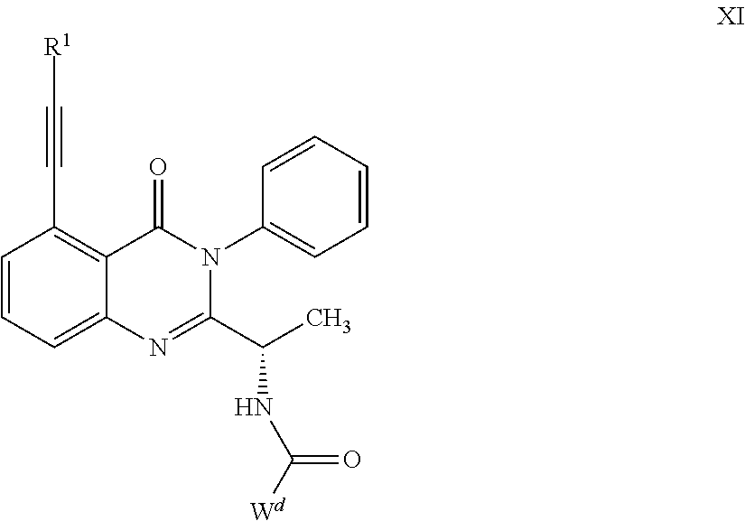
C1=C2C(=C(C#C[R1])C=C1)C(=O)N(C1=CC=CC=C1)C(C(NC([Wd])=O)C)=N2
